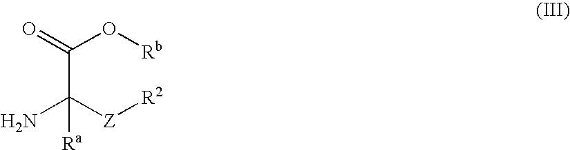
NC([Z][R2])(C(=O)O[Rb])[Ra]
